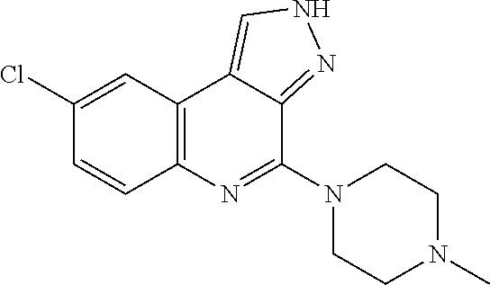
C1(Cl)=CC2=C(C=C1)N=C(N1CCN(C)CC1)C1=NNC=C21
